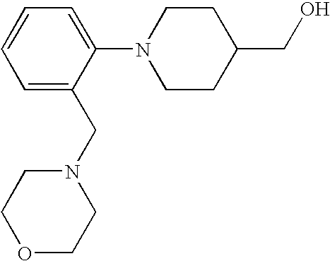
C1=C(CN2CCOCC2)C(N2CCC(CO)CC2)=CC=C1
